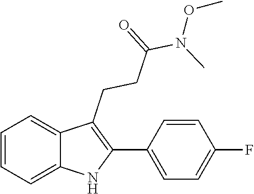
N(C(CCC1=C(C2=CC=C(F)C=C2)NC2=CC=CC=C12)=O)(OC)C
